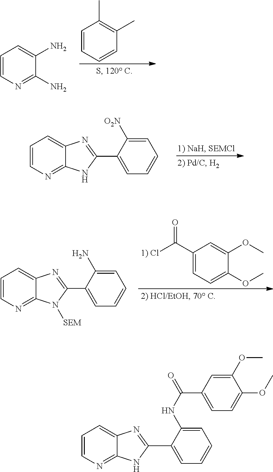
C1=CC=CC(C)=C1C.C1=CN=C(N)C(N)=C1.C1=CN=C2C(=C1)N=C(C1=CC=CC=C1[O2N])N2.C1(C(=O)[1) Cl])=CC=C(OC)C(OC)=C1.C1=CN=C2C(=C1)N=C(C1=CC=CC=C1N)N2[SEM].C1=CN=C2C(=C1)N=C(C1=CC=CC=C1NC(C1=CC=C(OC)C(OC)=C1)=O)N2
